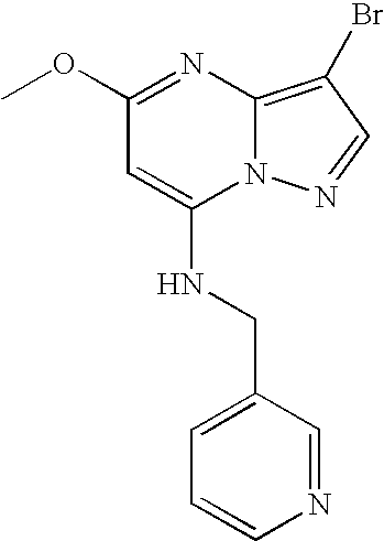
O(C1=NC2=C(Br)C=NN2C(NCC2=CC=CN=C2)=C1)C
